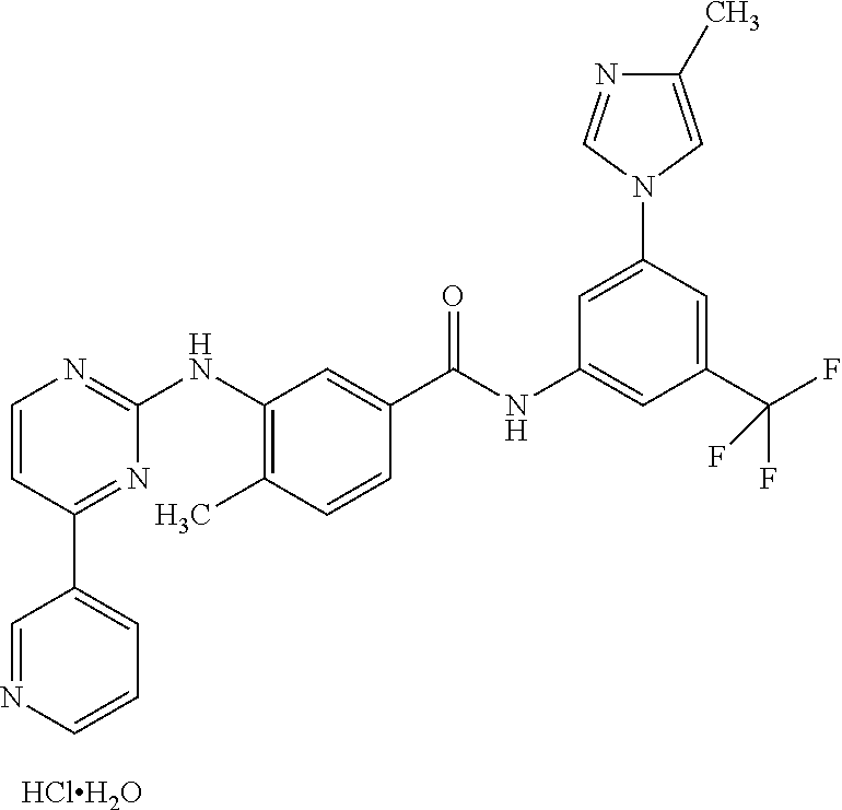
C1=CC(C2=CC=CN=C2)=NC(NC2=C(C)C=CC(C(NC3=CC(C(F)(F)F)=CC(N4C=C(C)N=C4)=C3)=O)=C2)=N1.[HClH2O]
